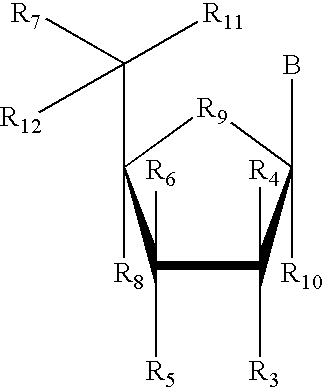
C1([R6])([R5])C([R4])([R3])C(B)([R10])[R9]C1(C([R11])([R7])[R12])[R8]
